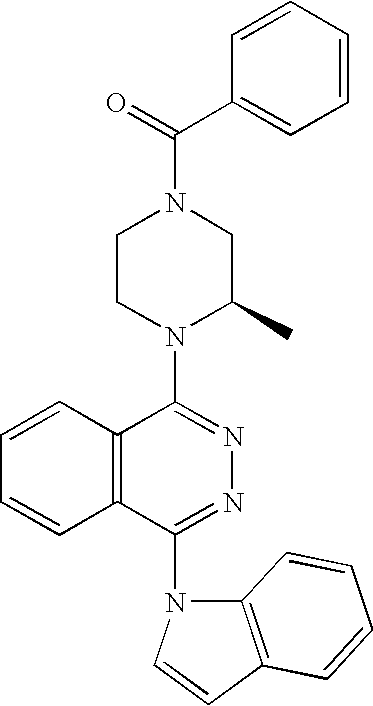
C(N1CCN(C2=NN=C(N3C4=C(C=C3)C=CC=C4)C3=C2C=CC=C3)C(C)C1)(C1=CC=CC=C1)=O
